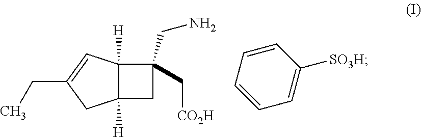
C12([H])C([H])(CC1(CN)C[CO2H])CC(CC)=C2.C1=CC=CC=C1[SO3H]
